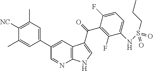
[NC]C1=C(C)C=C(C2=CC3=C(N=C2)NC=C3C(=O)C2=C(F)C(NS(=O)(CCC)=O)=CC=C2F)C=C1C
